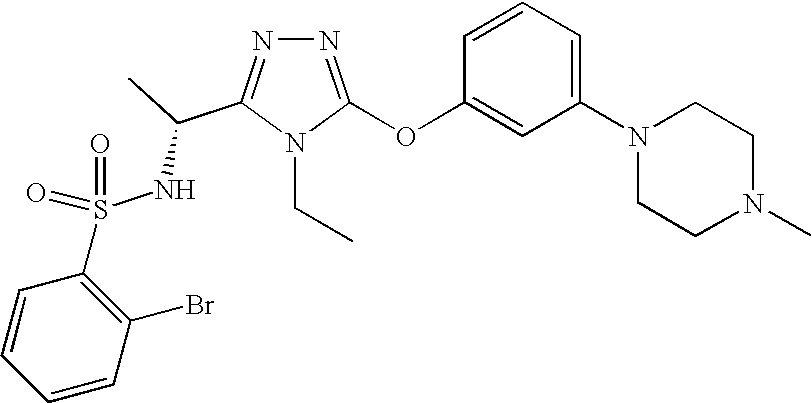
N1=C(OC2=CC(N3CCN(C)CC3)=CC=C2)N(CC)C(C(C)NS(=O)(=O)C2=C(Br)C=CC=C2)=N1
